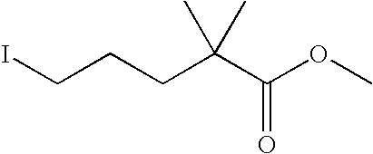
O=C(C(CCCI)(C)C)OC
